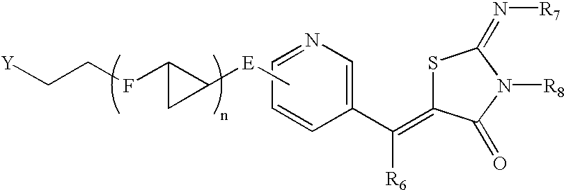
C1(C(=C2SC(=N[R7])N([R8])C2=O)[R6])=CN=CC=C1.C[E]C1C(FCC[Y])C1
